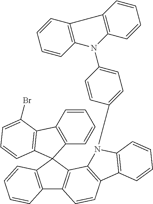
C12=C(C=CC=C1)C1(C3=C2C=CC2=C3N(C3=CC=C(N4C5=C(C=CC=C5)C5=C4C=CC=C5)C=C3)C3=C2C=CC=C3)C2=C(C=CC=C2)C2=C1C=CC=C2Br
